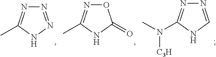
N1=NNC(C)=N1.O1N=C(C)NC1=O.N1=CNC(N([C3H])C)=N1
